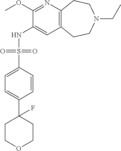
C1(OC)=NC2=C(C=C1NS(C1=CC=C(C3(F)CCOCC3)C=C1)(=O)=O)CCN(CC)CC2
